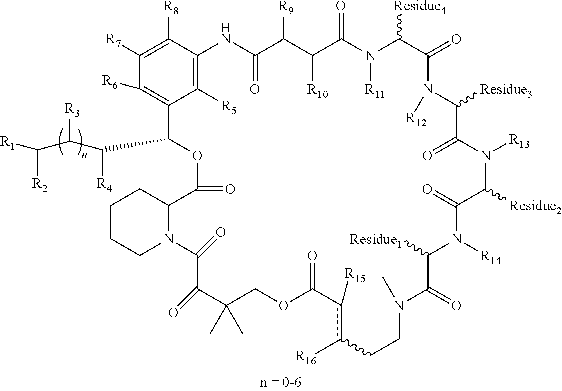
C1([R7])=C([R8])C2=C([R5])C(=C1[R6])C(C([R4])C([R3])C([R1])[R2])OC(=O)C1N(C(=O)C(=O)C(C)(C)COC(=O)c([R15])c([R16])CCN(C)C(=O)C([Residue1])N([R14])C(=O)C([Residue2])N([R13])C(=O)C([Residue3])N([R12])C(=O)C([Residue4])N([R11])C(=O)C([R10])C([R9])C(=O)N2)CCCC1
